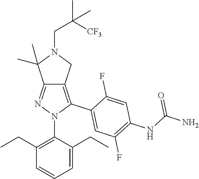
C12=NN(C3=C(CC)C=CC=C3CC)C(C3=CC(F)=C(NC(=O)N)C=C3F)=C1CN(CC([CF3])(C)C)C2(C)C
